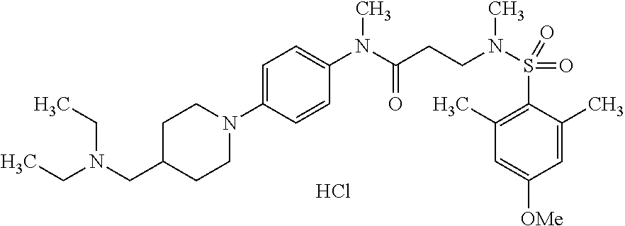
C1C(CN(CC)CC)CCN(C2=CC=C(N(C(CCN(S(C3=C(C)C=C([OMe])C=C3C)(=O)=O)C)=O)C)C=C2)C1.Cl
